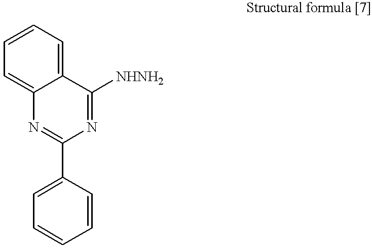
C1=C2C(=CC=C1)C([NHNH2])=NC(C1=CC=CC=C1)=N2
